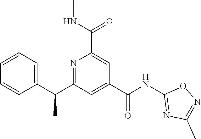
C1=CC=C(C(C2=NC(C(NC)=O)=CC(C(NC3=NC(C)=NO3)=O)=C2)C)C=C1
